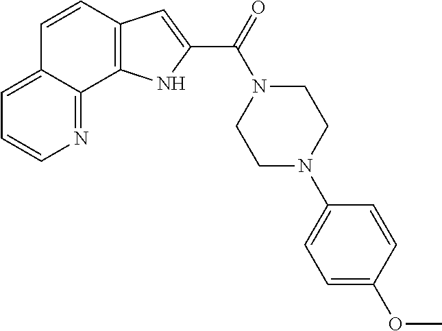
C12=C(C=CC3=CC=CN=C13)C=C(C(=O)N1CCN(C3=CC=C(OC)C=C3)CC1)N2
